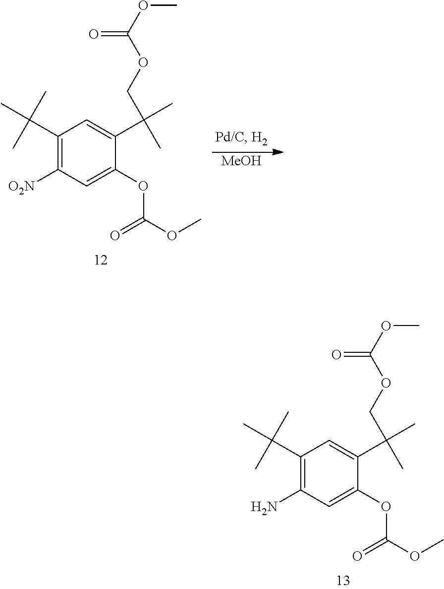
C1(C(C)(C)C)=C(N)C=C(OC(OC)=O)C(C(C)(C)COC(OC)=O)=C1.C1(C(C)(C)C)=C([O2N])C=C(OC(OC)=O)C(C(C)(C)COC(OC)=O)=C1.[MeOH]
